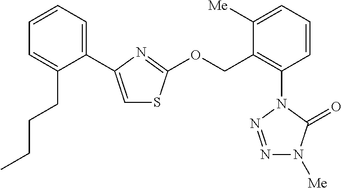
C1(C2=CSC(OCC3=C(N4C(=O)N([Me])N=N4)C=CC=C3[Me])=N2)=CC=CC=C1CCCC
